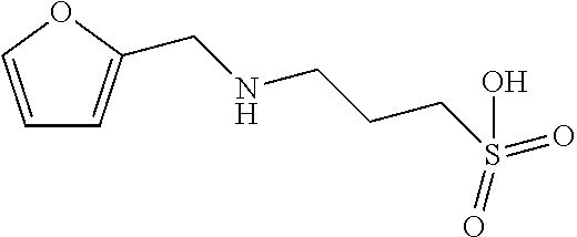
C1=COC(CNCCCS(=O)(O)=O)=C1
